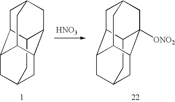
C12CC3CC4C1CC1CC4C(C3)C2C1.C12CC3CC4C1CC1CC4C(C3)C2([ONO2])C1.[HNO3]
